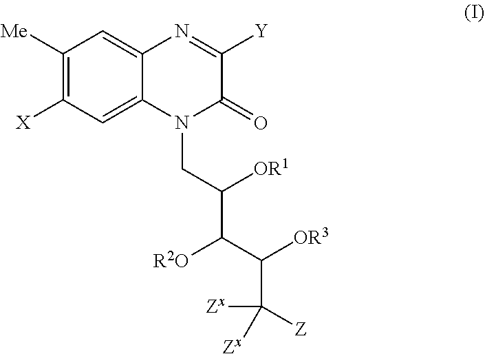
C1([Me])=C([X])C=C2C(=C1)N=C([Y])C(=O)N2CC(C(C([OR3])C([Z])([Zx])[Zx])[R2O])[OR1]
